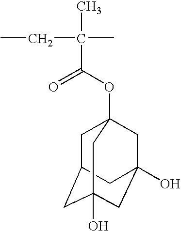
C(C(OC12CC3CC(O)(CC(O)(C1)C3)C2)=O)(C)(CC)C
